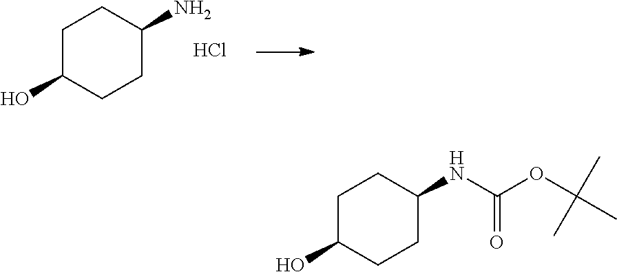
C1C(O)CCC(NC(OC(C)(C)C)=O)C1.C1C(O)CCC(N)C1.Cl
